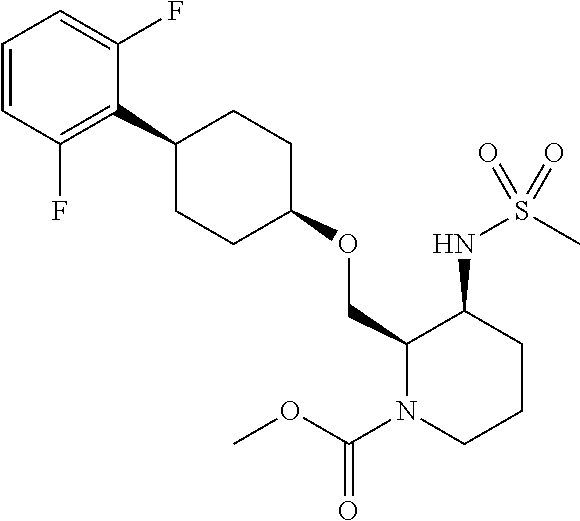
C1(COC2CCC(C3=C(F)C=CC=C3F)CC2)N(C(OC)=O)CCCC1NS(C)(=O)=O
